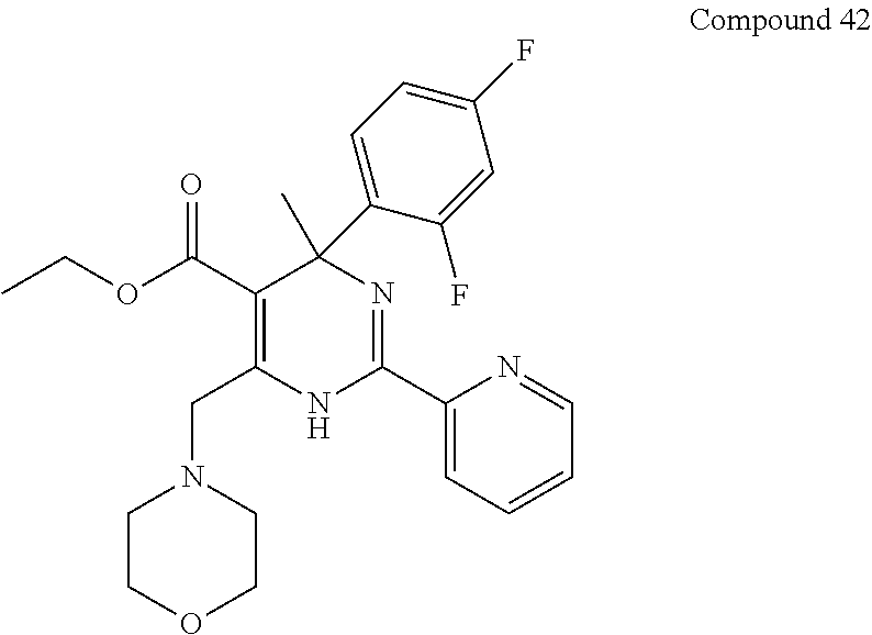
CCOC(C1=C(CN2CCOCC2)NC(C2=CC=CC=N2)=NC1(C)C1=CC=C(F)C=C1F)=O
